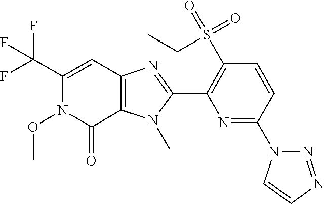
C12=C(N(C)C(C3=C(S(=O)(=O)CC)C=CC(N4N=NC=C4)=N3)=N1)C(=O)N(OC)C(C(F)(F)F)=C2
